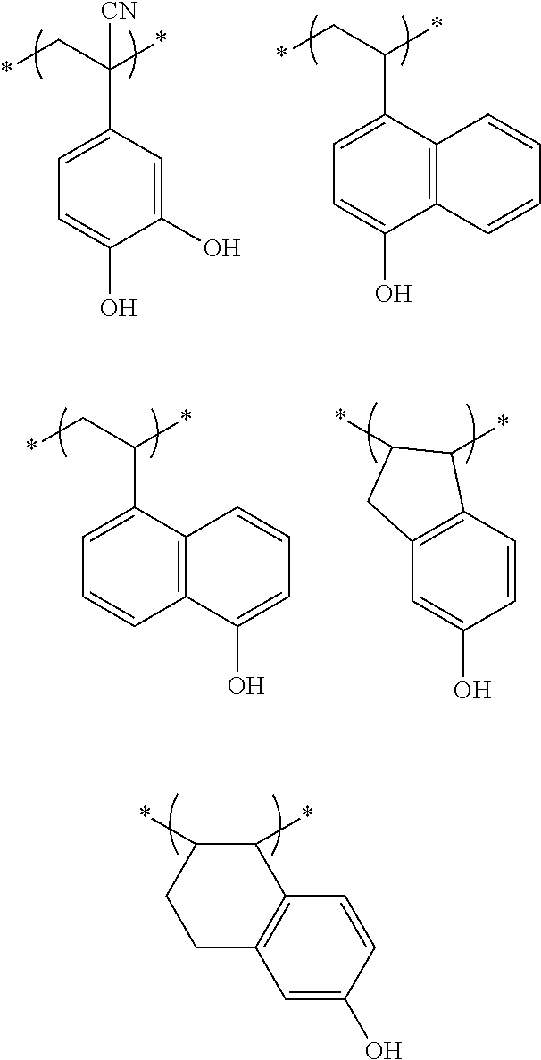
C1=C(O)C(O)=CC(C(C*)(*)[CN])=C1.C1=C(O)C2=C(C(C(C*)*)=C1)C=CC=C2.C1=CC2=C(C(C(C*)*)=C1)C=CC=C2O.C1=C(O)C=CC2=C1CC(*)C2*.C1C2=C(C(*)C(*)C1)C=CC(O)=C2
